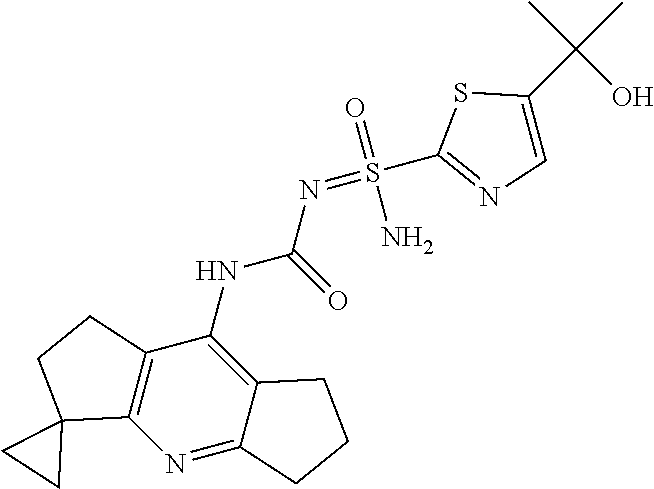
C1(NC(=O)N=S(C2=NC=C(C(C)(C)O)S2)(=O)N)=C2C(=NC3=C1CCC31CC1)CCC2
